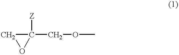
C1OC1([Z])COC
